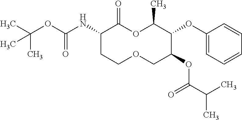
C1(NC(OC(C)(C)C)=O)CCOCC(OC(C(C)C)=O)C(OC2=CC=CC=C2)C(C)OC1=O
